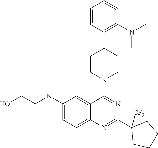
C1=CC(C2CCN(C3=NC(C4([CF3])CCCC4)=NC4=CC=C(N(CCO)C)C=C34)CC2)=C(N(C)C)C=C1
